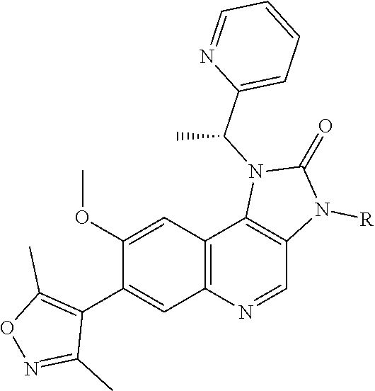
C12=C(N=CC3=C1N(C(C1=CC=CC=N1)C)C(=O)N3[R])C=C(C1=C(C)ON=C1C)C(OC)=C2
